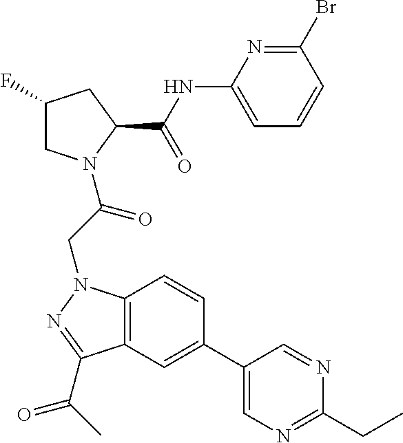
C1(NC(C2CC(F)CN2C(CN2C3=C(C(C(C)=O)=N2)C=C(C2=CN=C(CC)N=C2)C=C3)=O)=O)=CC=CC(Br)=N1
